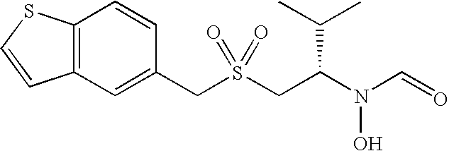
C(S(CC(N(C=O)O)C(C)C)(=O)=O)C1=CC2=C(C=C1)SC=C2
